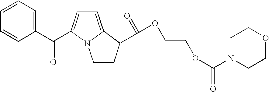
C1(C(=O)C2=CC=C3N2CCC3C(OCCOC(=O)N2CCOCC2)=O)=CC=CC=C1
